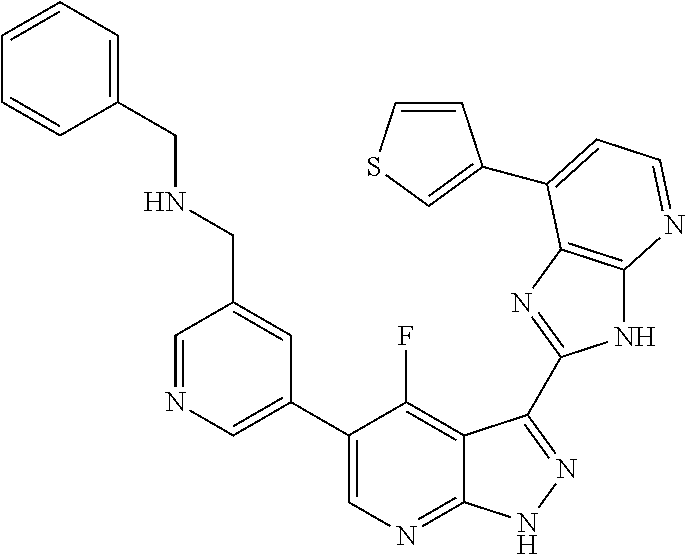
C1=NC=C(C2=CN=C3C(=C2F)C(C2=NC4=C(N2)N=CC=C4C2=CSC=C2)=NN3)C=C1CNCC1=CC=CC=C1
